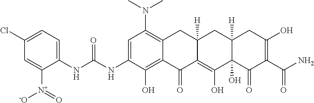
C1=C(NC(NC2=CC=C(Cl)C=C2[N+](=O)[-O])=O)C(O)=C2C(=C1N(C)C)CC1([H])C(=C(O)C3(O)C([H])(C1)CC(O)=C(C(N)=O)C3=O)C2=O
